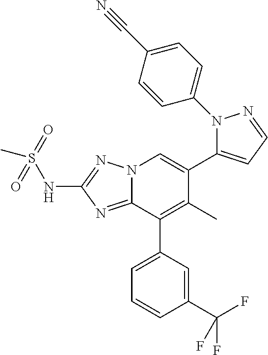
N12C(=NC(NS(=O)(C)=O)=N1)C(C1=CC=CC(C(F)(F)F)=C1)=C(C)C(C1=CC=NN1C1=CC=C(C#N)C=C1)=C2
